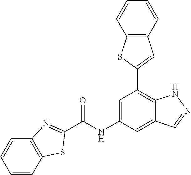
C1=C(NC(C2=NC3=C(S2)C=CC=C3)=O)C=C2C(=C1C1=CC3=C(S1)C=CC=C3)NN=C2
